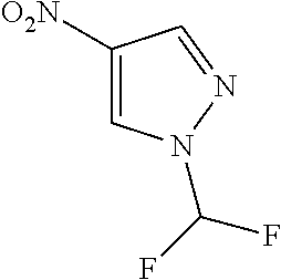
C1([O2N])=CN(C(F)F)N=C1
